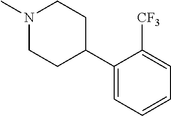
N1(C)CCC(C2=CC=CC=C2[CF3])CC1
